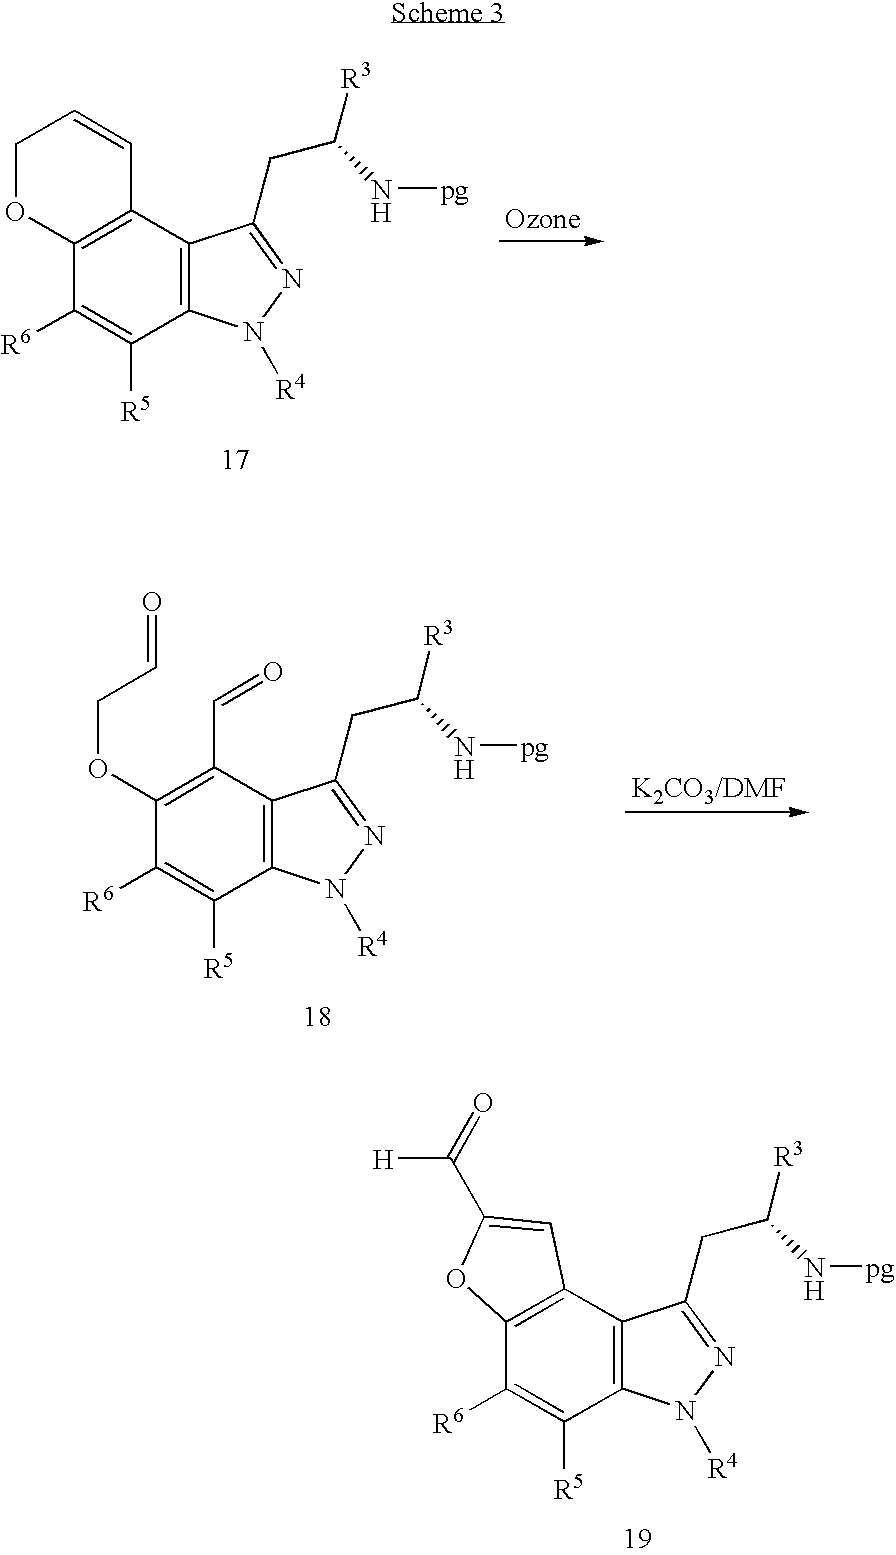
C12=C(C3=C(C([R6])=C1[R5])OCC=C3)C(CC(N[pg])[R3])=NN2[R4].C12=C(C(C=O)=C(OCC=O)C([R6])=C1[R5])C(CC([R3])N[pg])=NN2[R4].C12=C(C3=C(C([R6])=C1[R5])OC(C([H])=O)=C3)C(CC([R3])N[pg])=NN2[R4]
